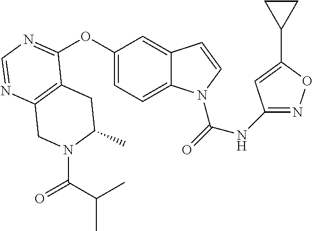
C12=C(N=CN=C1OC1=CC=C3C(=C1)C=CN3C(=O)NC1=NOC(C3CC3)=C1)CN(C(C(C)C)=O)C(C)C2
